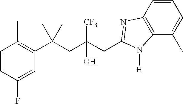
C1(F)=CC(C(CC(CC2=NC3=C(C(C)=CC=C3)N2[H])([CF3])O)(C)C)=C(C)C=C1
